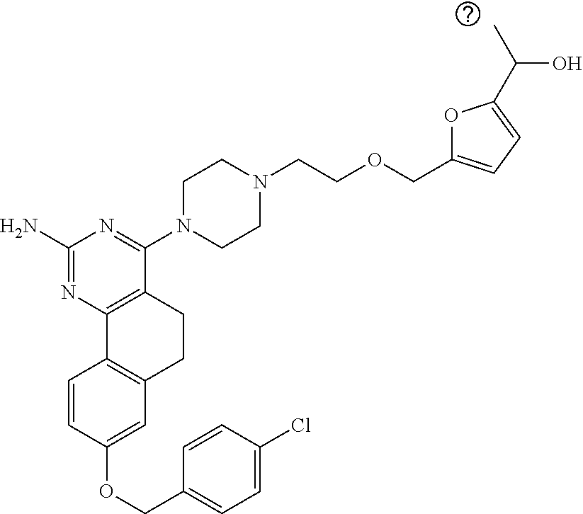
C1(N)=NC2=C(C(N3CCN(CCOCC4=CC=C(C(C)O)O4)CC3)=N1)CCC1=C2C=CC(OCC2=CC=C(Cl)C=C2)=C1
